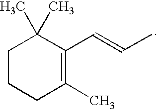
C1CCC(C)=C(C=CC)C1(C)C
